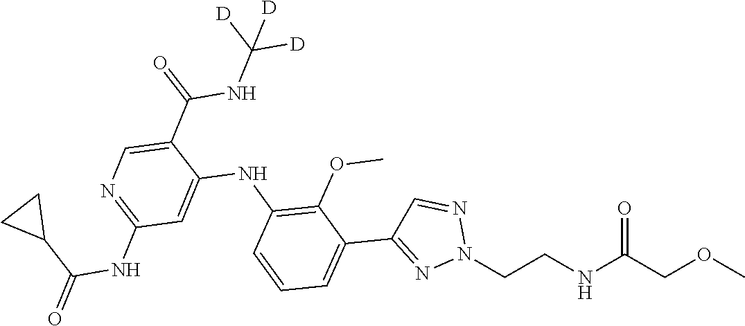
COCC(NCCN1N=CC(C2=CC=CC(NC3=CC(NC(C4CC4)=O)=NC=C3C(NC([D])([D])[D])=O)=C2OC)=N1)=O
